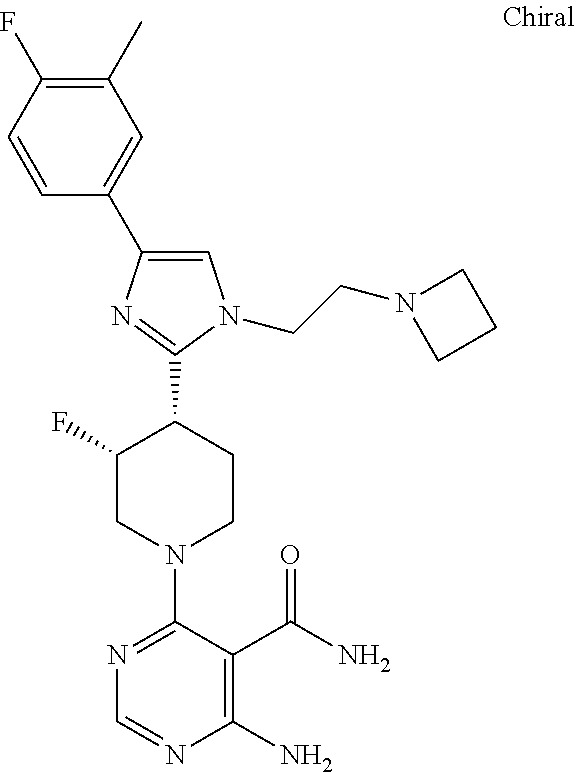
C1(C)=C(F)C=CC(C2=CN(CCN3CCC3)C(C3C(F)CN(C4=NC=NC(N)=C4C(N)=O)CC3)=N2)=C1
